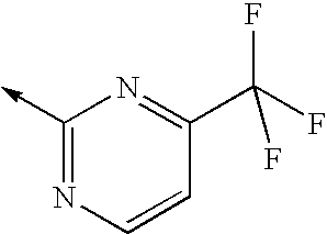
C1(->C)=NC=CC(C(F)(F)F)=N1
